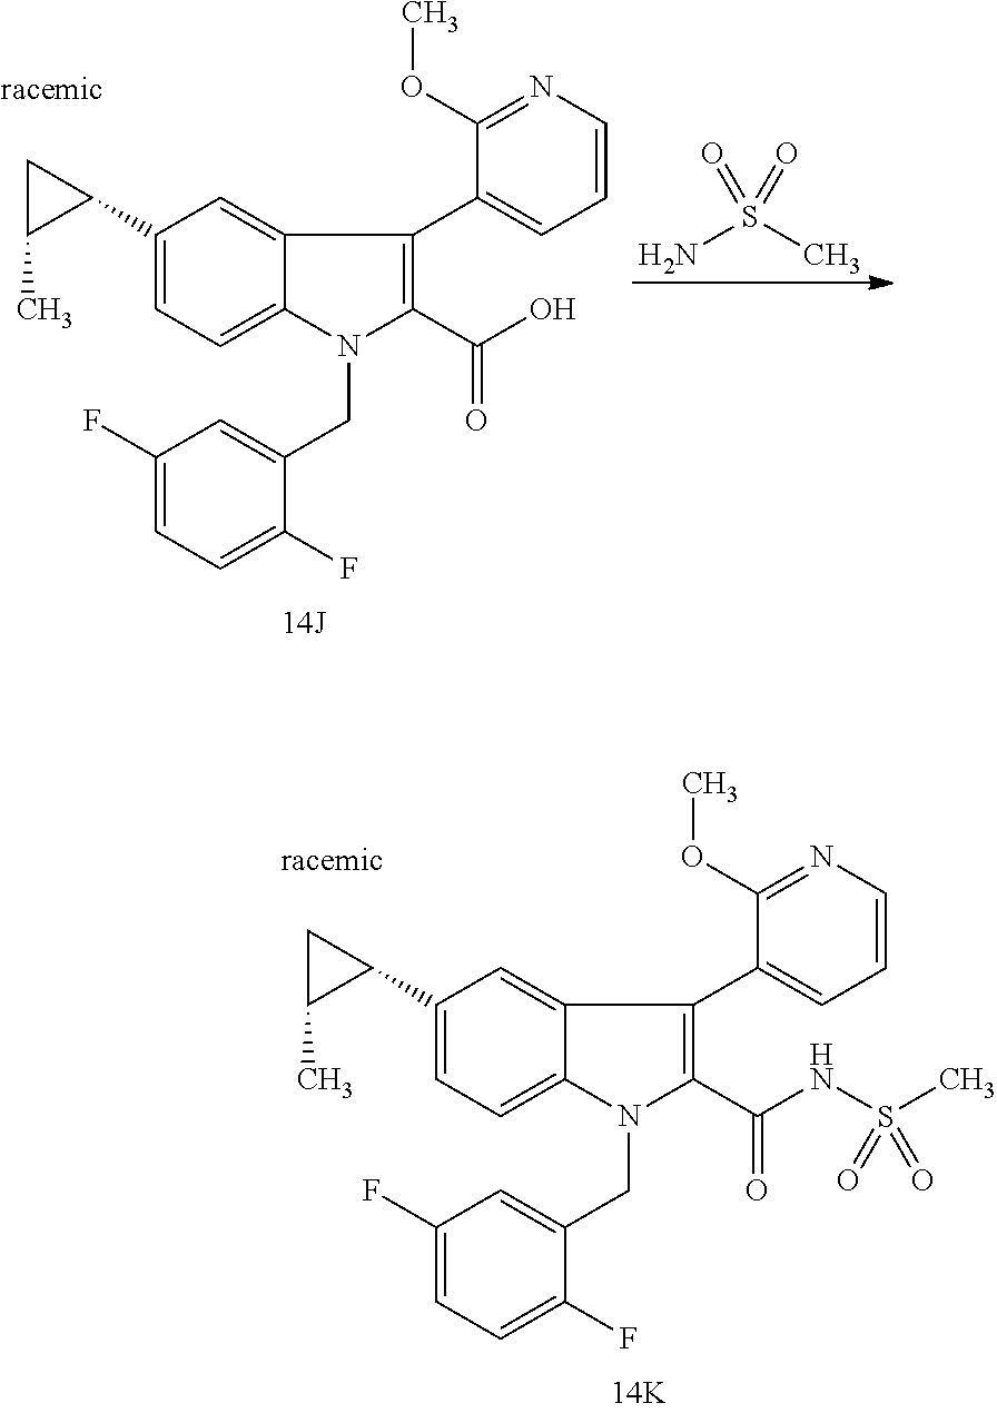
C1(C2CC2C)=CC=C2C(=C1)C(C1=CC=CN=C1OC)=C(C(NS(C)(=O)=O)=O)N2CC1=CC(F)=CC=C1F.C1(C2CC2C)=CC=C2C(=C1)C(C1=CC=CN=C1OC)=C(C(O)=O)N2CC1=CC(F)=CC=C1F.NS(C)(=O)=O
